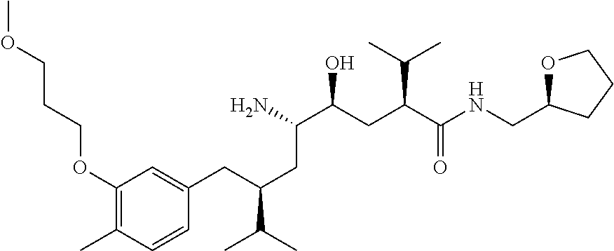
COCCCOC1=C(C)C=CC(CC(CC(C(CC(C(NCC2OCCC2)=O)C(C)C)O)N)C(C)C)=C1
